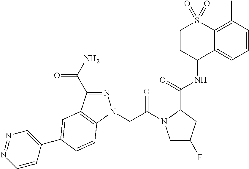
C12=CC=CC(C)=C1S(=O)(=O)CCC2NC(C1CC(F)CN1C(CN1N=C(C(=O)N)C2=C1C=CC(C1=CN=NC=C1)=C2)=O)=O
